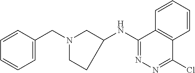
C1=C(CN2CCC(NC3=NN=C(Cl)C4=C3C=CC=C4)C2)C=CC=C1
